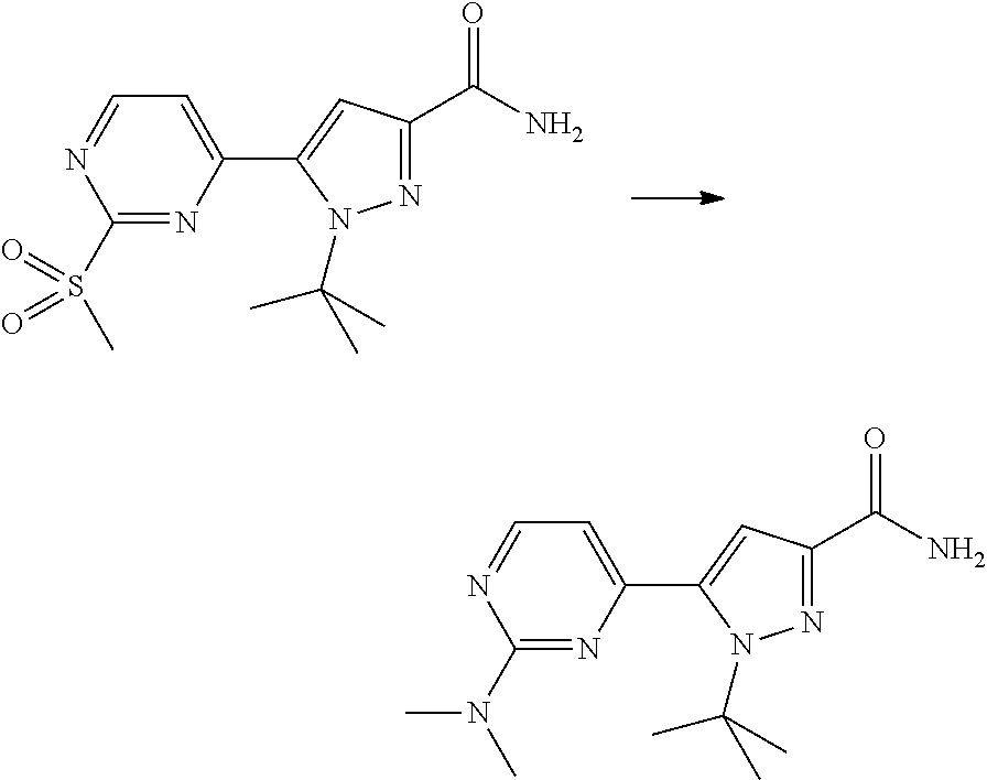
N1=C(C(N)=O)C=C(C2=CC=NC(S(C)(=O)=O)=N2)N1C(C)(C)C.N1=C(C(N)=O)C=C(C2=CC=NC(N(C)C)=N2)N1C(C)(C)C
